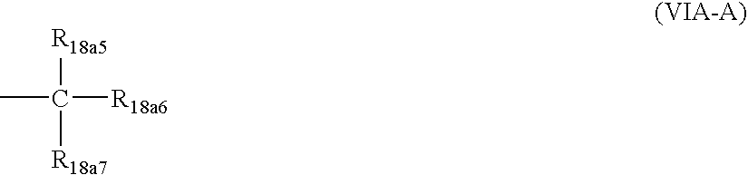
CC([R18a6])([R18a7])[R18a5]
